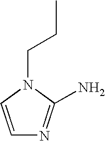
NC1=NC=CN1CCC
